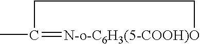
CC1=[N-o-C6H3(5-COOH)O]CC1
